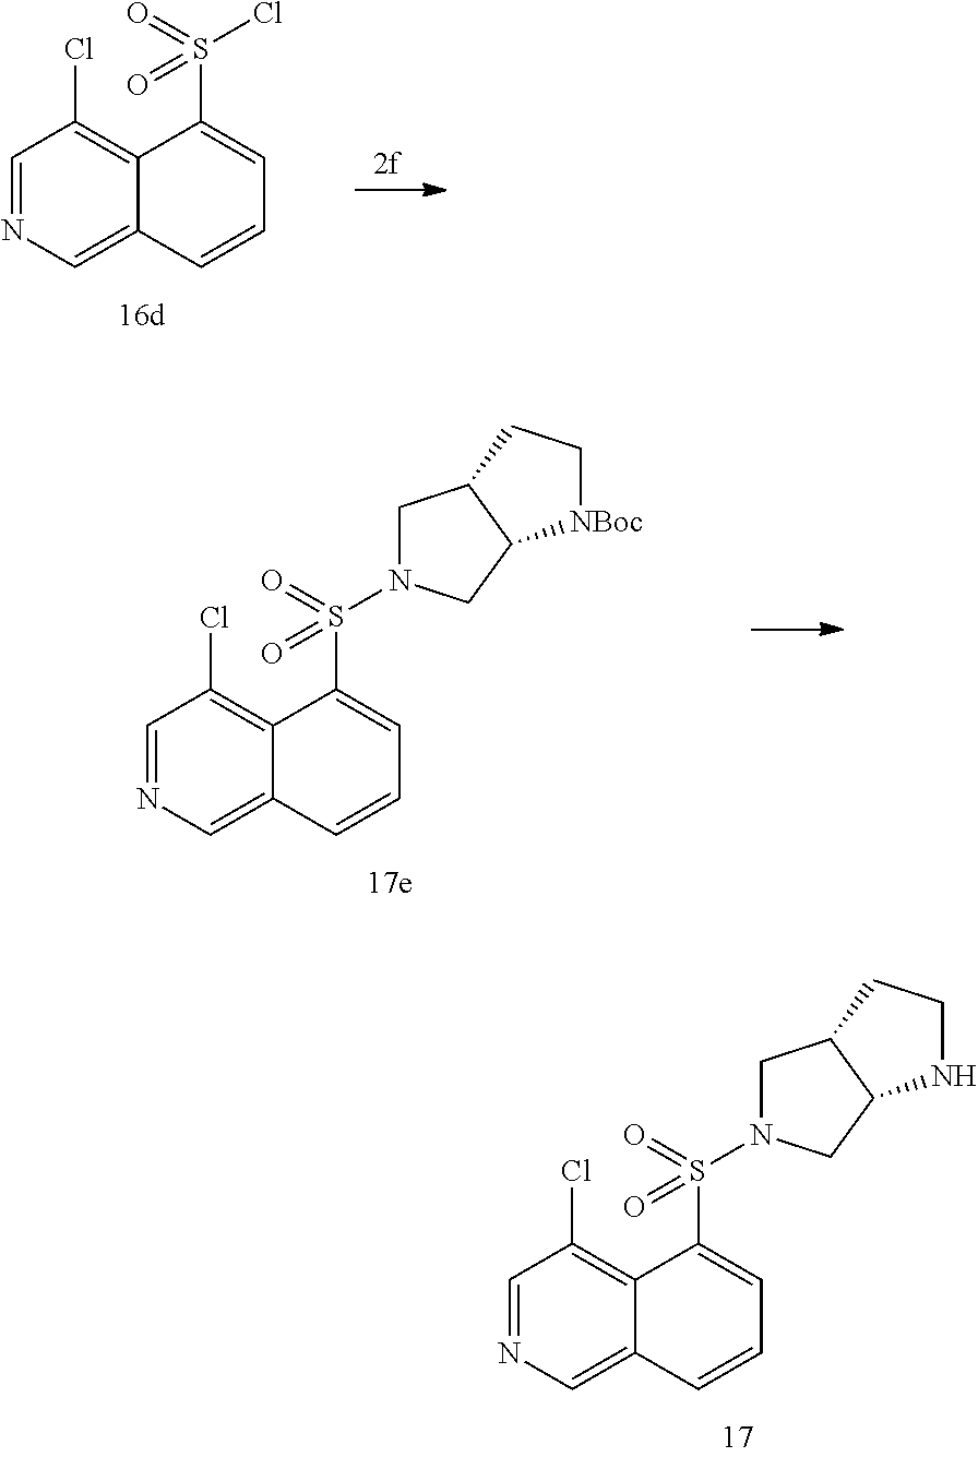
C1=NC=C2C(=C1Cl)C(S(Cl)(=O)=O)=CC=C2.C1=NC=C2C(=C1Cl)C(S(=O)(=O)N1CC3C(C1)[NBoc]CC3)=CC=C2.C1=NC=C2C(=C1Cl)C(S(=O)(=O)N1CC3C(C1)NCC3)=CC=C2
